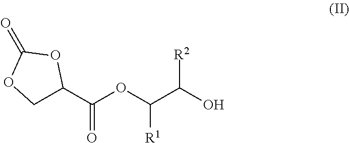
C1C(C(OC(C(O)[R2])[R1])=O)OC(=O)O1
